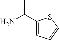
C1(C(C)N)=CC=CS1
